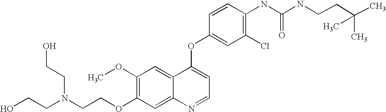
C1=CC(OC2=CC=NC3=CC(OCCN(CCO)CCO)=C(OC)C=C23)=CC(Cl)=C1NC(=O)NCCC(C)(C)C
